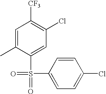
C1=C(C)C(S(=O)(=O)C2=CC=C(Cl)C=C2)=CC(Cl)=C1[CF3]
